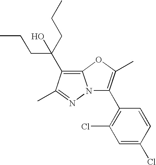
N12C(C3=C(Cl)C=C(Cl)C=C3)=C(C)OC1=C(C(O)(CCC)CCC)C(C)=N2
